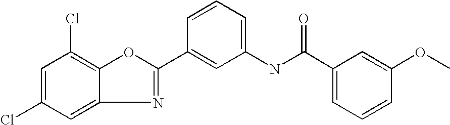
C1=C(Cl)C=C2C(=C1Cl)OC(C1=CC(NC(C3=CC=CC(OC)=C3)=O)=CC=C1)=N2
